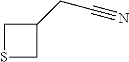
C1SCC1CC#N
